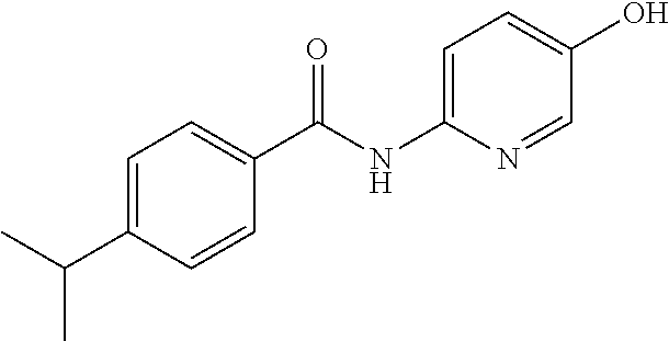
C1(C(NC2=CC=C(O)C=N2)=O)=CC=C(C(C)C)C=C1
